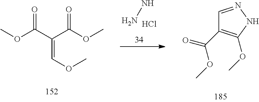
NN.Cl.O(C(C(C(OC)=O)=COC)=O)C.C1=NNC(OC)=C1C(=O)OC
